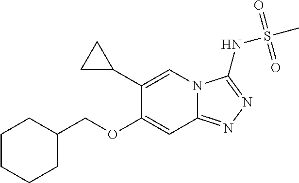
C1(C2CC2)=CN2C(=NN=C2NS(=O)(C)=O)C=C1OCC1CCCCC1
